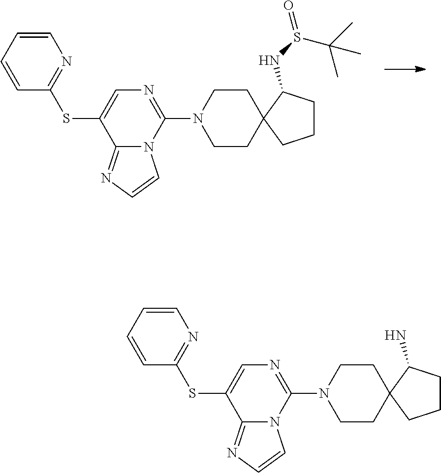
C12=NC=CN1C(N1CCC3(CC1)CCCC3NS(=O)C(C)(C)C)=NC=C2SC1=NC=CC=C1.C12=NC=CN1C(N1CCC3(CC1)CCCC3N)=NC=C2SC1=NC=CC=C1
